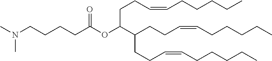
N(CCCCC(OC(C(CCC=CCCCCC)CCC=CCCCCC)CCC=CCCCCC)=O)(C)C
